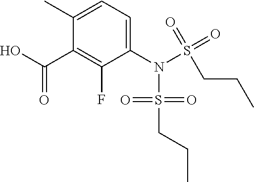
C1(N(S(=O)(=O)CCC)S(CCC)(=O)=O)=CC=C(C)C(C(O)=O)=C1F
